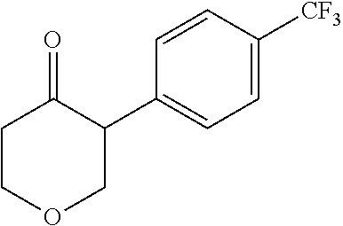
C1COCC(C2=CC=C([CF3])C=C2)C1=O
